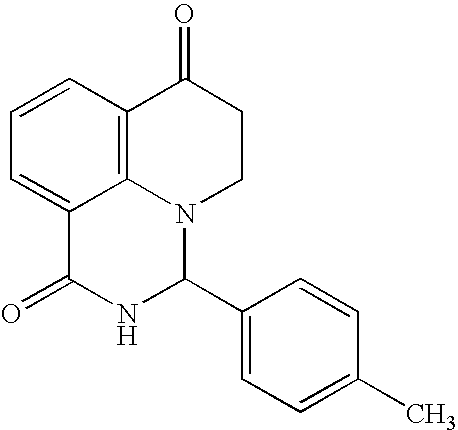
C1=CC2=C3C(=C1)C(=O)NC(C1=CC=C(C)C=C1)N3CCC2=O
